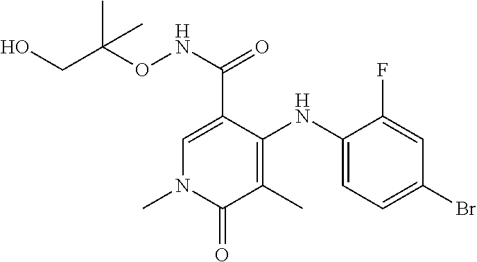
C1=C(C(NOC(CO)(C)C)=O)C(NC2=CC=C(Br)C=C2F)=C(C)C(=O)N1C
